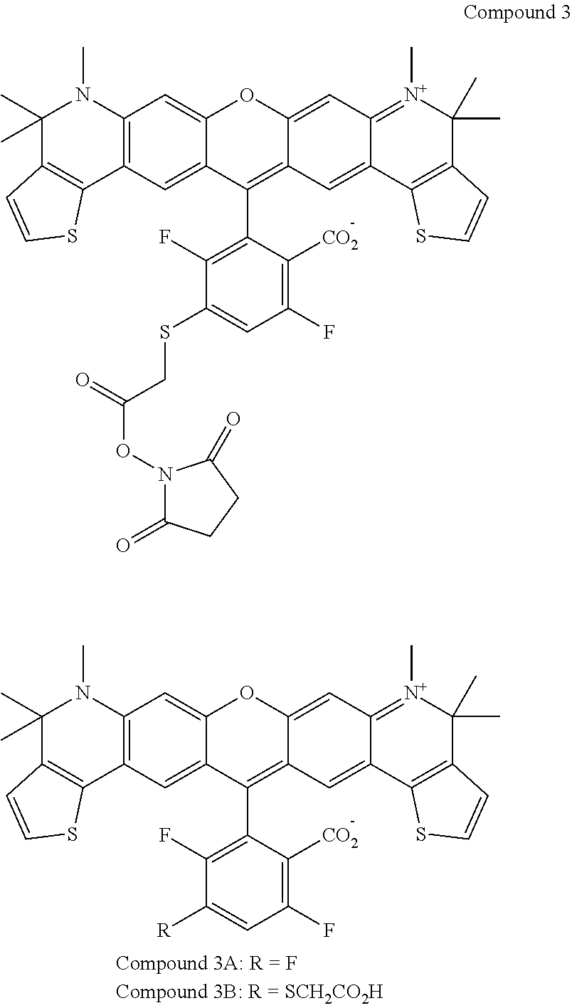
C1(C)(C)C2=C(C3=C(N1C)C=C1C(=C3)C(C3=C(F)C([R])=CC(F)=C3[CO2])=C3C(=CC4=[N+](C)C(C)(C)C5=C(C4=C3)SC=C5)O1)SC=C2.C1(C)(C)C2=C(C3=C(N1C)C=C1C(=C3)C(C3=C(F)C(SCC(ON4C(=O)CCC4=O)=O)=CC(F)=C3[CO2])=C3C(=CC4=[N+](C)C(C)(C)C5=C(C4=C3)SC=C5)O1)SC=C2
